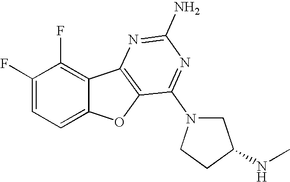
C12=CC=C(F)C(F)=C1C1=C(O2)C(N2CC(NC)CC2)=NC(N)=N1
